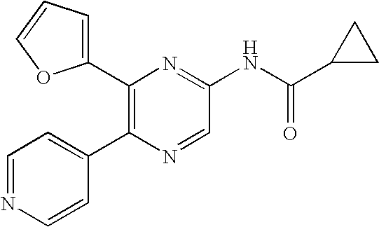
C1(C2=C(C3=CC=NC=C3)N=CC(NC(C3CC3)=O)=N2)=CC=CO1
